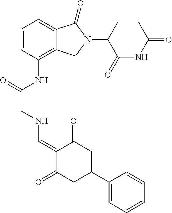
C12=C(NC(CNC=C3C(=O)CC(C4=CC=CC=C4)CC3=O)=O)C=CC=C1C(=O)N(C1C(=O)NC(=O)CC1)C2
